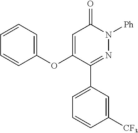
C1(C2=NN([Ph])C(=O)C=C2OC2=CC=CC=C2)=CC=CC([CF3])=C1
